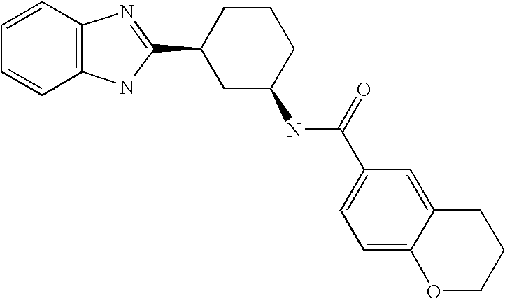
C1=CC2=C(C=C1)NC(C1CC(NC(C3=CC=C4C(=C3)CCCO4)=O)CCC1)=N2
